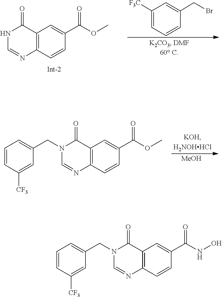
C1([F3C])=CC=CC(CBr)=C1.N1C=NC2=C(C1=O)C=C(C(OC)=O)C=C2.[MeOH].C1=CC([CF3])=CC(CN2C=NC3=C(C2=O)C=C(C(=O)OC)C=C3)=C1.C1=CC([CF3])=CC(CN2C=NC3=C(C2=O)C=C(C(=O)NO)C=C3)=C1
